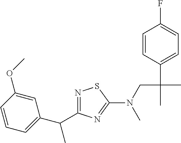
N1=C(C(C2=CC=CC(OC)=C2)C)N=C(N(CC(C)(C2=CC=C(F)C=C2)C)C)S1
